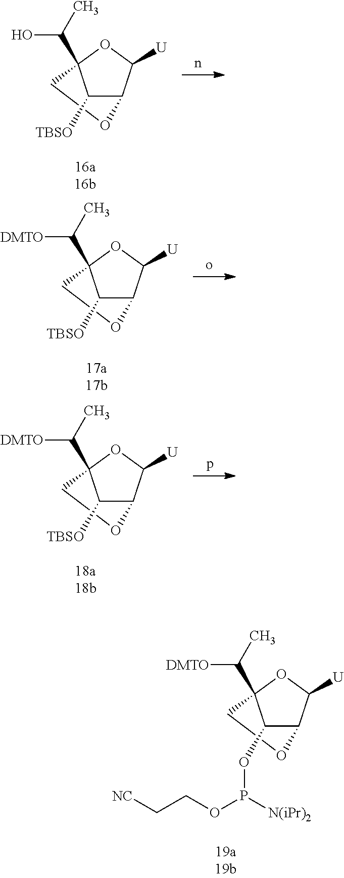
C12C([U])OC(C(C)O)(CO1)C2[TBSO].C12C([U])OC(C(C)[DMTO])(CO1)C2[TBSO].C12C([U])OC(C(C)[DMTO])(CO1)C2[TBSO].C12C([U])OC(C(C)[DMTO])(CO1)C2OP([N(iPr)2])OCC[NC]
